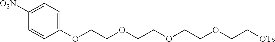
C1([O2N])=CC=C(OCCOCCOCCOCC[OTs])C=C1
